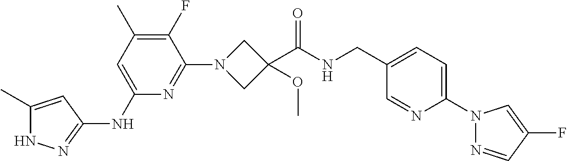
N1C(C)=CC(NC2=CC(C)=C(F)C(N3CC(C(NCC4=CC=C(N5N=CC(F)=C5)N=C4)=O)(OC)C3)=N2)=N1
